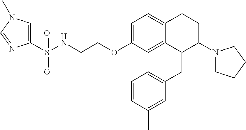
C1=C(OCCNS(C2=CN(C)C=N2)(=O)=O)C=C2C(=C1)CCC(N1CCCC1)C2CC1=CC=CC(C)=C1
